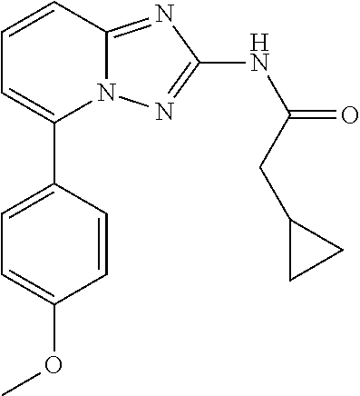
C1=C(C2=CC=CC3=NC(NC(=O)CC4CC4)=NN23)C=CC(OC)=C1
